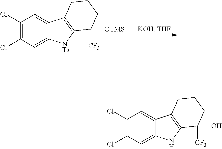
C1(Cl)=C(Cl)C=C2C(=C1)C1=C(N2)C([CF3])(O)CCC1.C1(Cl)=C(Cl)C=C2C(=C1)C1=C([NTs]2)C([CF3])([OTMS])CCC1
